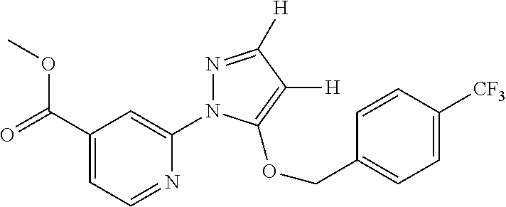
O(C(C1=CC=NC(N2N=C([H])C([H])=C2OCC2=CC=C([CF3])C=C2)=C1)=O)C
